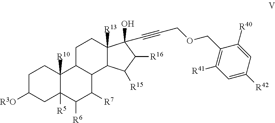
C1C([R3O])CC2([R5])C([R10])(C1)C1C(C([R7])C2[R6])C2C([R13])(CC1)C(O)(C#CCOCC1=C([R41])C=C([R42])C=C1[R40])C([R16])C2[R15]
